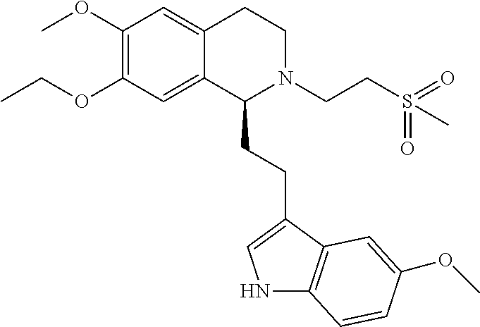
COC1=C(OCC)C=C2C(=C1)CCN(CCS(=O)(=O)C)C2CCC1=CNC2=C1C=C(OC)C=C2
